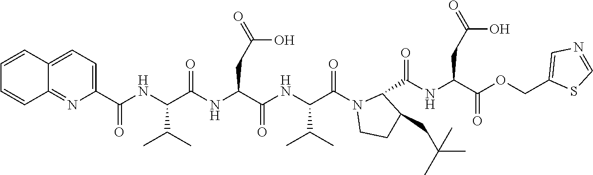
C1(C(NC(C(NC(C(NC(C(N2CCC(CC(C)(C)C)C2C(=O)NC(C(OCC2=CN=CS2)=O)CC(O)=O)=O)C(C)C)=O)CC(=O)O)=O)C(C)C)=O)=CC=C2C(=N1)C=CC=C2
